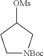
C1[NBoc]CC([OMs])C1
